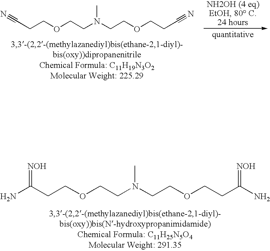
C(CCOCCN(C)CCOCCC(N)=[NOH])(N)=[NOH].N#CCCOCCN(C)CCOCCC#N
